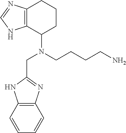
C12=C(CCCC1N(CCCCN)CC1=NC3=C(N1)C=CC=C3)N=CN2
